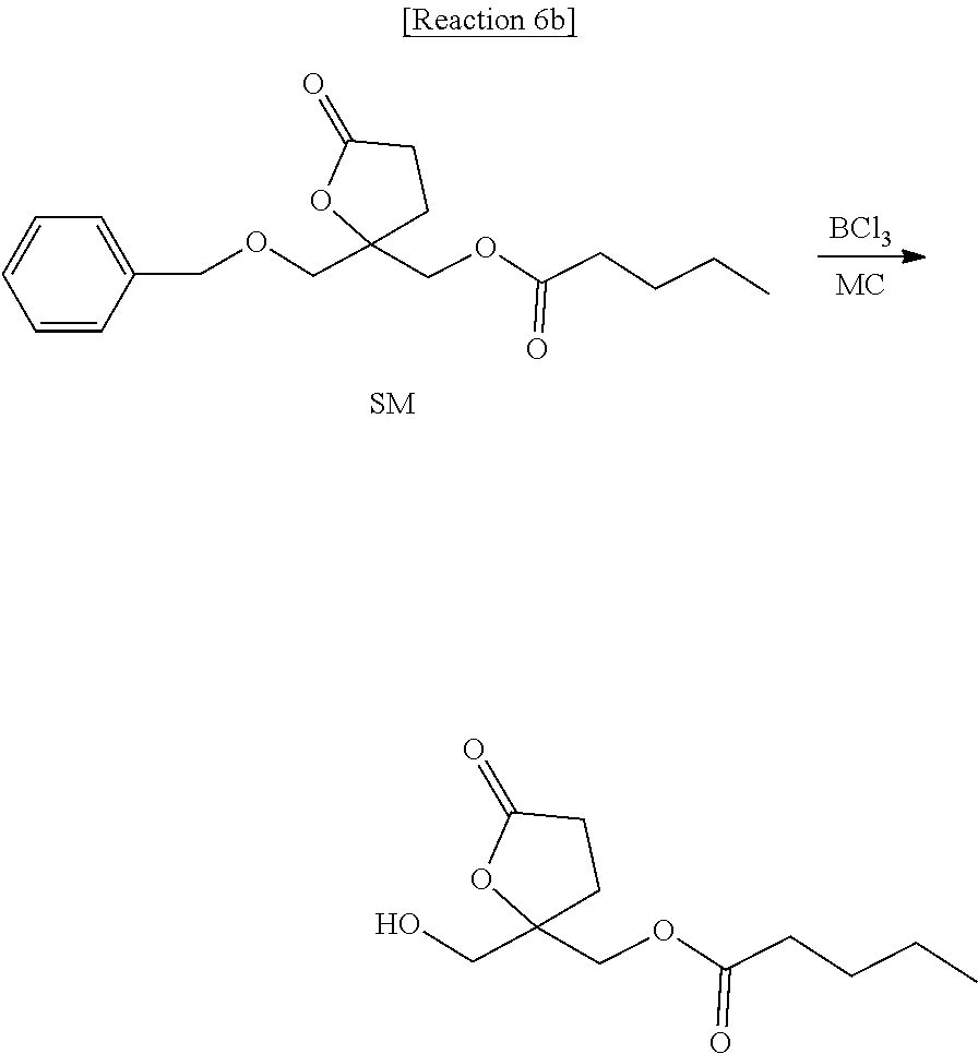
C1C(=O)OC(COCC2=CC=CC=C2)(COC(CCCC)=O)C1.[BCl3].C1C(=O)OC(CO)(COC(CCCC)=O)C1
